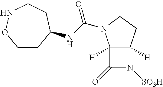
C12([H])C([H])(CCN1C(NC1CCONCC1)=O)N([SO3H])C2=O
